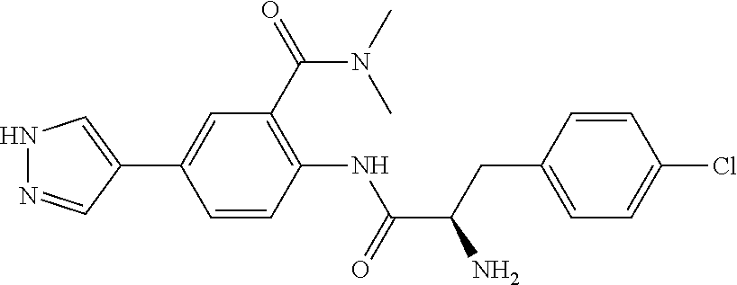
N1N=CC(C2=CC(C(=O)N(C)C)=C(NC(C(N)CC3=CC=C(Cl)C=C3)=O)C=C2)=C1
